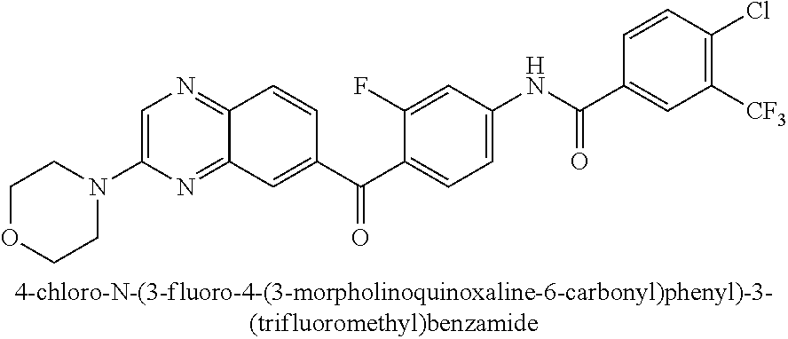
C1OCCN(C2=CN=C3C(=N2)C=C(C(C2=CC=C(NC(=O)C4=CC([CF3])=C(Cl)C=C4)C=C2F)=O)C=C3)C1
